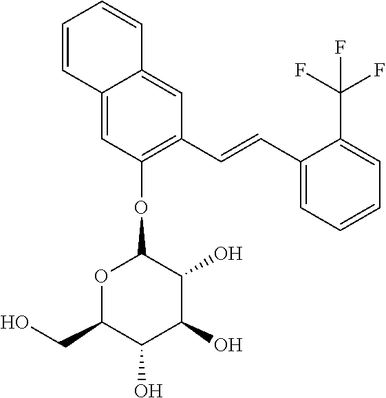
C1=C2C(=CC(C=CC3=CC=CC=C3C(F)(F)F)=C1OC1OC(CO)C(O)C(O)C1O)C=CC=C2
